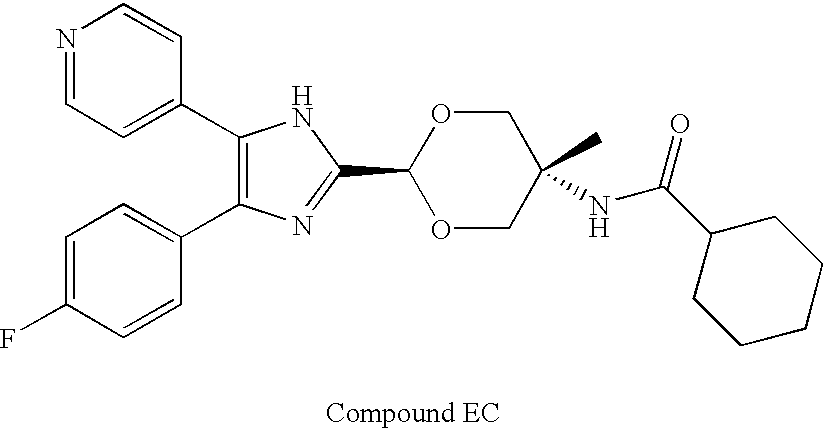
C1(C2=CC=NC=C2)=C(C2=CC=C(F)C=C2)N=C(C2OCC(NC(C3CCCCC3)=O)(C)CO2)N1
